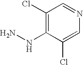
C1(Cl)=C(NN)C(Cl)=CN=C1
